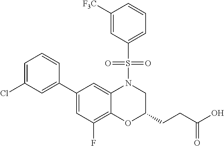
C1(C2=CC(Cl)=CC=C2)=CC(F)=C2C(=C1)N(S(=O)(=O)C1=CC=CC([F3C])=C1)CC(CCC(O)=O)O2
